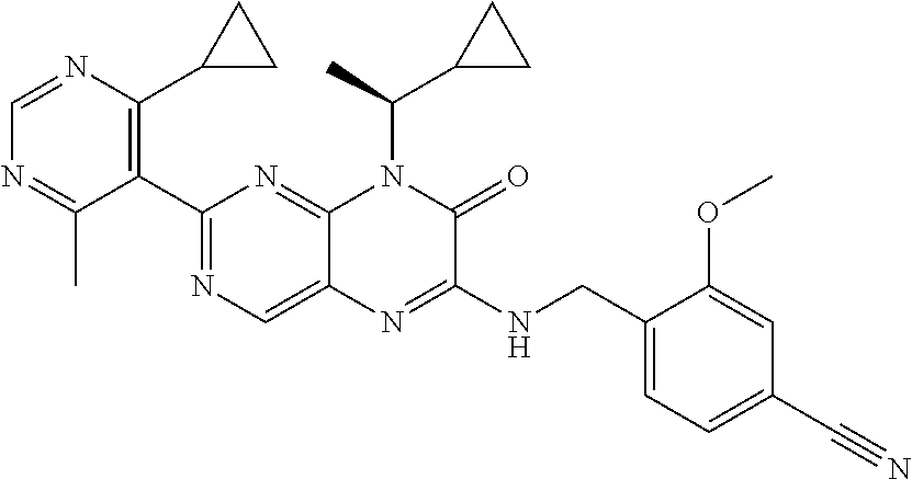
C1(C2=NC=C3C(=N2)N(C(C2CC2)C)C(=O)C(NCC2=CC=C(C#N)C=C2OC)=N3)=C(C2CC2)N=CN=C1C
